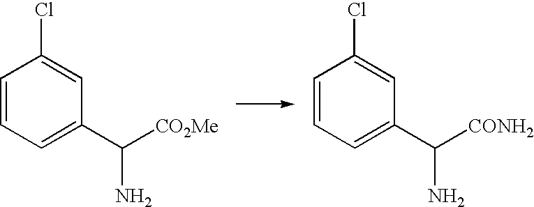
C1=CC=C(C([CO2Me])N)C=C1Cl.C1=CC=C(C([CONH2])N)C=C1Cl
